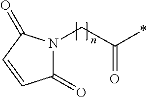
C1(=O)N(CC(=O)*)C(=O)C=C1
